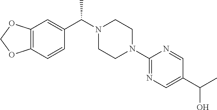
C12=C(C=CC(C(N3CCN(C4=NC=C(C(C)O)C=N4)CC3)C)=C1)OCO2
